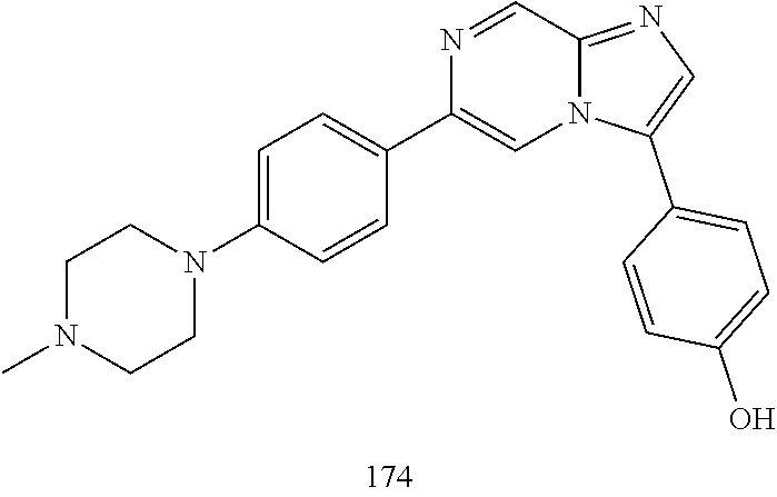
N1=CC2=NC=C(C3=CC=C(O)C=C3)N2C=C1C1=CC=C(N2CCN(C)CC2)C=C1
